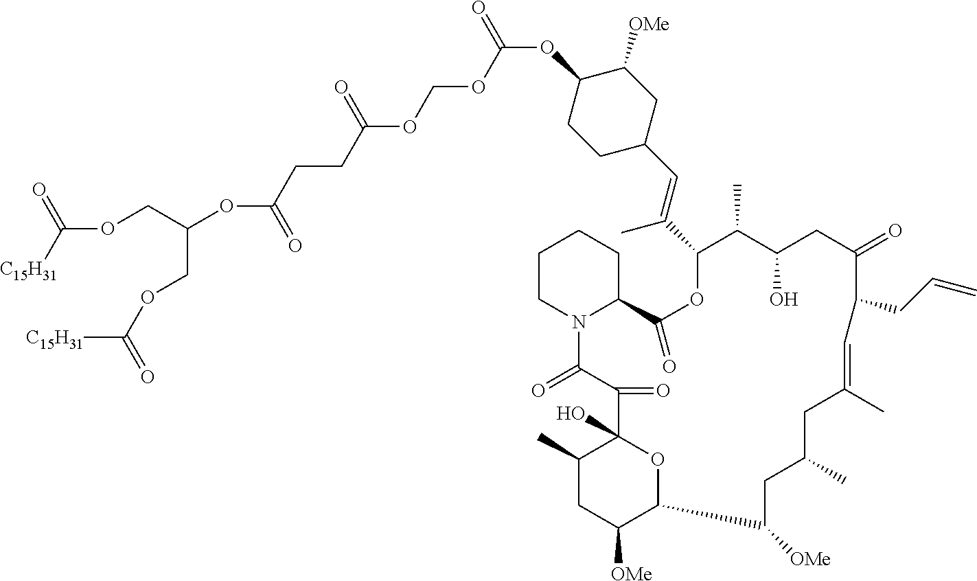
C1CN2C(CC1)C(=O)OC(C(=CC1CCC(OC(OCOC(CCC(OC(COC([C15H31])=O)COC([C15H31])=O)=O)=O)=O)C([OMe])C1)C)C(C)C(O)CC(=O)C(CC=C)C=C(C)CC(C)CC([OMe])C1C([OMe])CC(C)C(O)(C(=O)C2=O)O1
